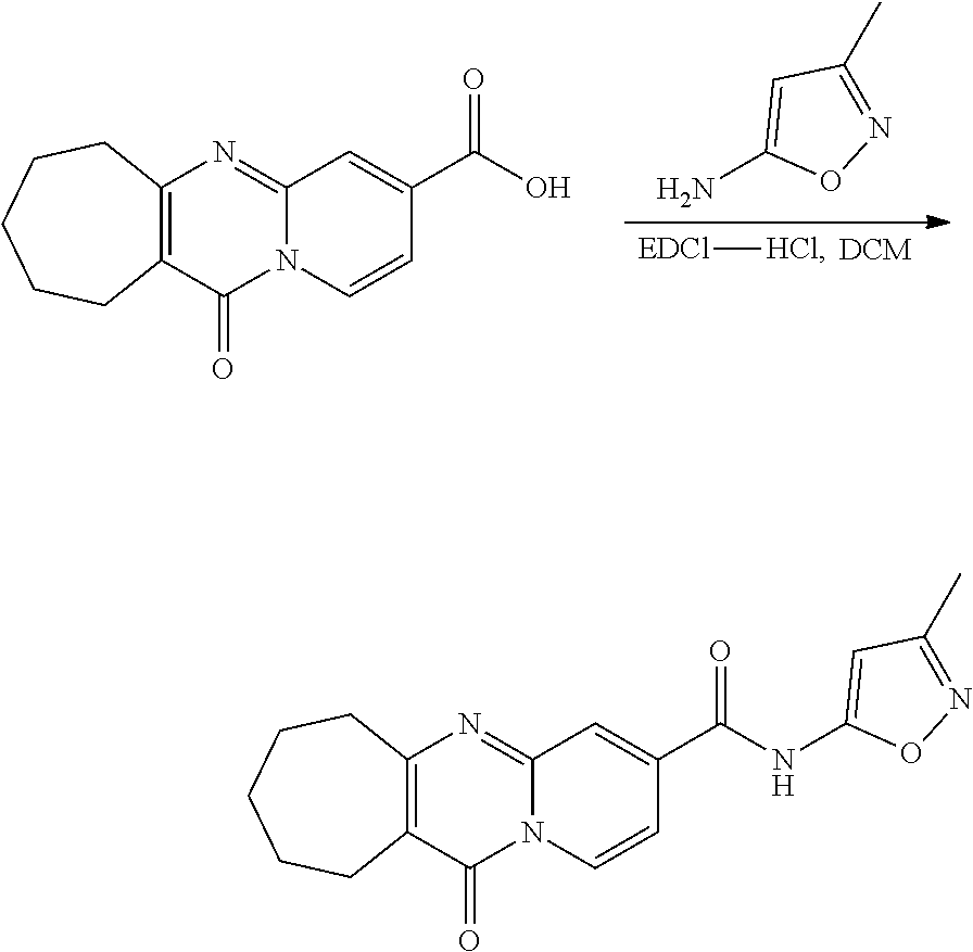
[DCM].[EDCl][HCl].NC1=CC(C)=NO1.C12=NC3=C(C(=O)N1C=CC(C(=O)O)=C2)CCCCC3.C1(NC(C2=CC3=NC4=C(C(=O)N3C=C2)CCCCC4)=O)=CC(C)=NO1
